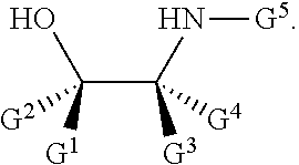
[G2]C(O)(C([G4])(N[G5])[G3])[G1]
